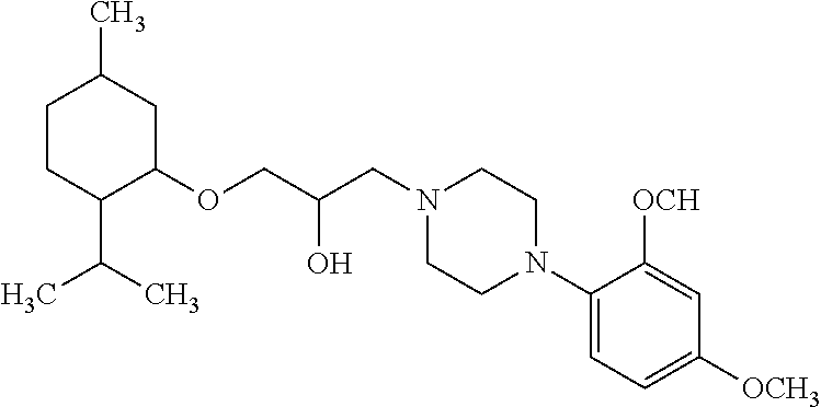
C1CC(C(C)C)C(OCC(O)CN2CCN(C3=CC=C([OCH3])C=C3[OCH])CC2)CC1C
